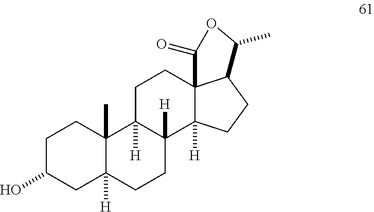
C1C(O)CC2([H])C(C)(C1)C1([H])C([H])(CC2)C2([H])C3(CC1)C(CC2)C(C)OC3=O
